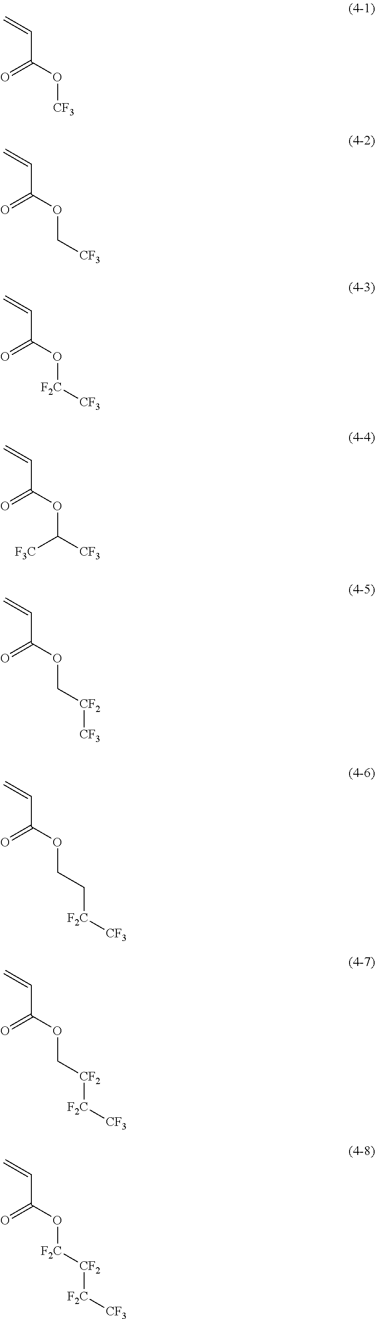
C=CC(O[CF3])=O.C=CC(OC[CF3])=O.C=CC(O[F2C][CF3])=O.C=CC(OC([CF3])[F3C])=O.C=CC(OC[CF2][CF3])=O.C=CC(OCC[F2C][CF3])=O.C=CC(OC[CF2][F2C][CF3])=O.C=CC(O[F2C][CF2][F2C][CF3])=O
